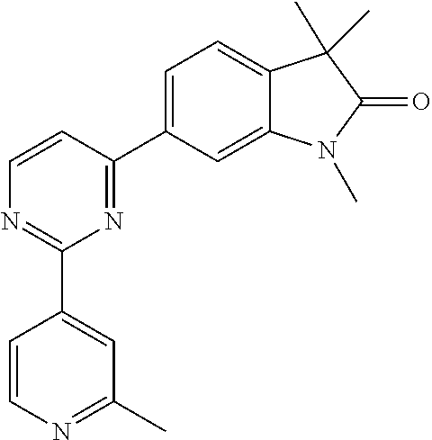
C1(C2=NC(C3=CC(C)=NC=C3)=NC=C2)=CC=C2C(=C1)N(C)C(=O)C2(C)C
